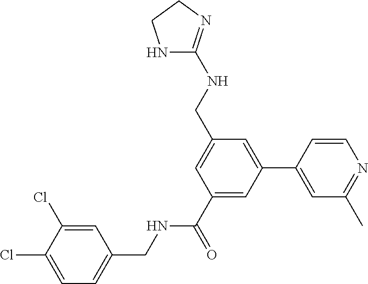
C1(Cl)=CC(CNC(C2=CC(C3=CC(C)=NC=C3)=CC(CNC3=NCCN3)=C2)=O)=CC=C1Cl
